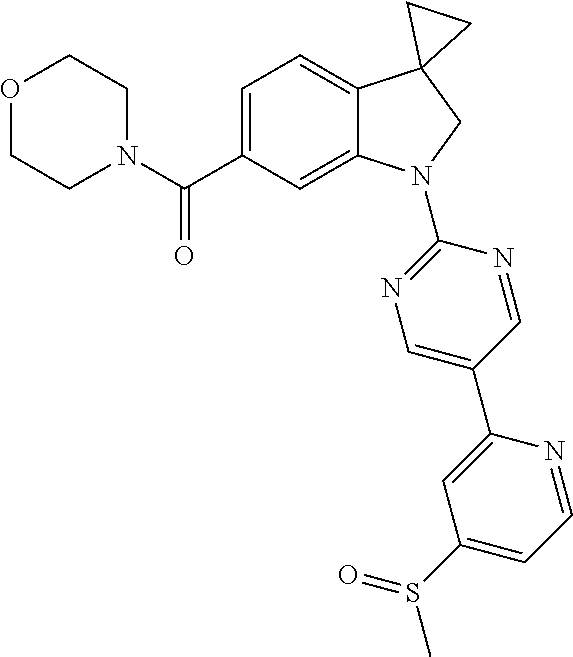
C(C1=CC=C2C(=C1)N(C1=NC=C(C3=CC(S(=O)C)=CC=N3)C=N1)CC21CC1)(=O)N1CCOCC1
